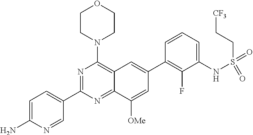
C1=C(N)N=CC(C2=NC(N3CCOCC3)=C3C(=N2)C([OMe])=CC(C2=C(F)C(NS(=O)(=O)CC[CF3])=CC=C2)=C3)=C1
